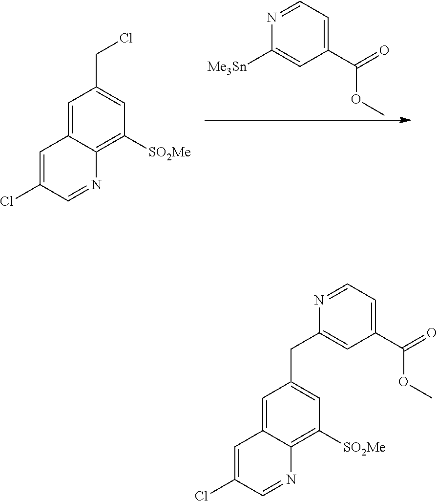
C1=C(Cl)C=NC2=C([SO2Me])C=C(CCl)C=C12.N1=CC=C(C(=O)OC)C=C1[Me3Sn].C1=C(Cl)C=NC2=C([SO2Me])C=C(CC3=CC(C(=O)OC)=CC=N3)C=C12
